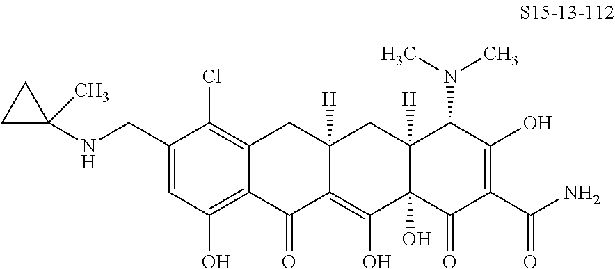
C12=C(Cl)C(CNC3(C)CC3)=CC(O)=C1C(=O)C1=C(O)C3(O)C([H])(CC1([H])C2)C(N(C)C)C(O)=C(C(N)=O)C3=O
